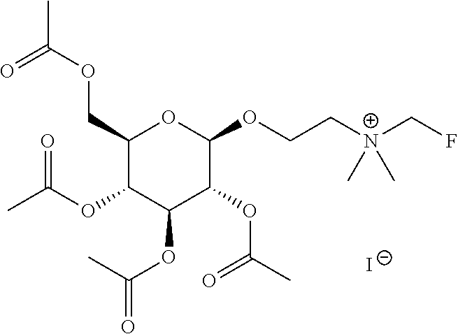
C1(COC(C)=O)C(OC(C)=O)C(OC(=O)C)C(OC(C)=O)C(OCC[N+](CF)(C)C)O1.[I-]
